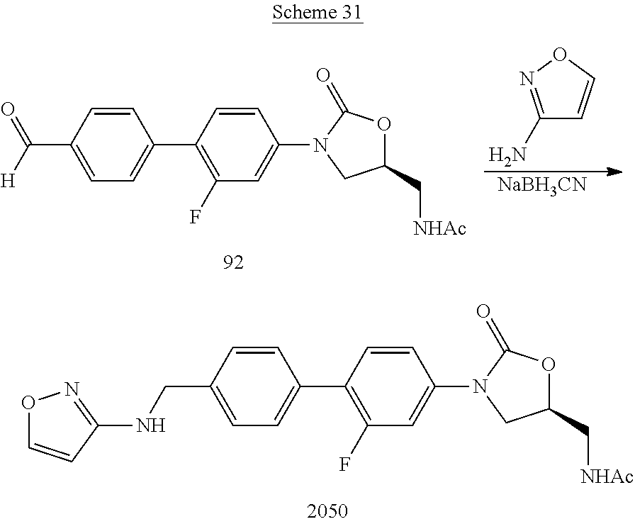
C1(C2=C(F)C=C(N3CC(C[NHAc])OC3=O)C=C2)=CC=C(CNC2=NOC=C2)C=C1.C1(N)=NOC=C1.[NaBH3CN].C1(C2=C(F)C=C(N3CC(C[NHAc])OC3=O)C=C2)=CC=C(C([H])=O)C=C1
